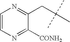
C1=CN=C([CONH2])C(CC(C)(C)C)=N1
